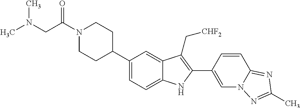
C(N1CCC(C2=CC=C3C(=C2)C(C[CHF2])=C(C2=CN4C(=NC(C)=N4)C=C2)N3)CC1)(CN(C)C)=O
